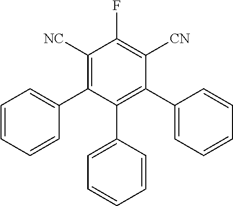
C1([NC])=C(C2=CC=CC=C2)C(C2=CC=CC=C2)=C(C2=CC=CC=C2)C([CN])=C1F
